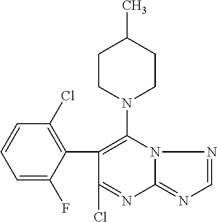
C1(C2=C(Cl)C=CC=C2F)=C(N2CCC(C)CC2)N2C(=NC=N2)N=C1Cl
